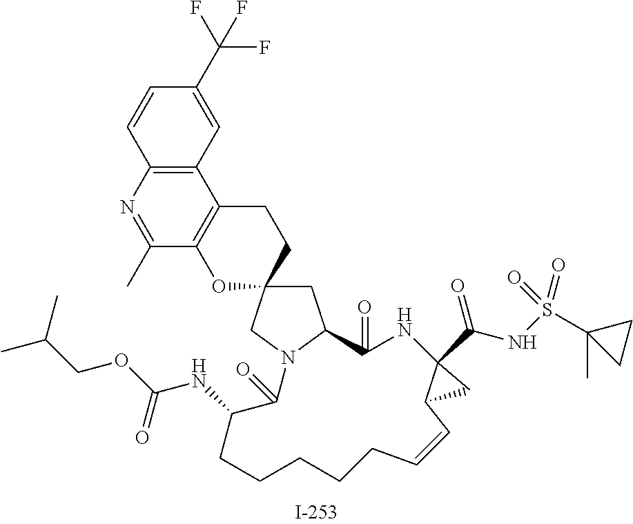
C1=CC2=C(C=C1C(F)(F)F)C1=C(C(C)=N2)OC2(CC1)CC1N(C2)C(=O)C(NC(=O)OCC(C)C)CCCCCC=CC2C(C(=O)NS(=O)(C3(C)CC3)=O)(NC1=O)C2
